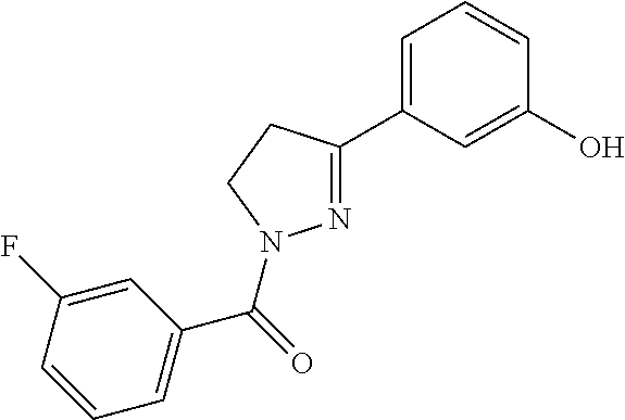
C1=CC=C(C(=O)N2N=C(C3=CC=CC(O)=C3)CC2)C=C1F
